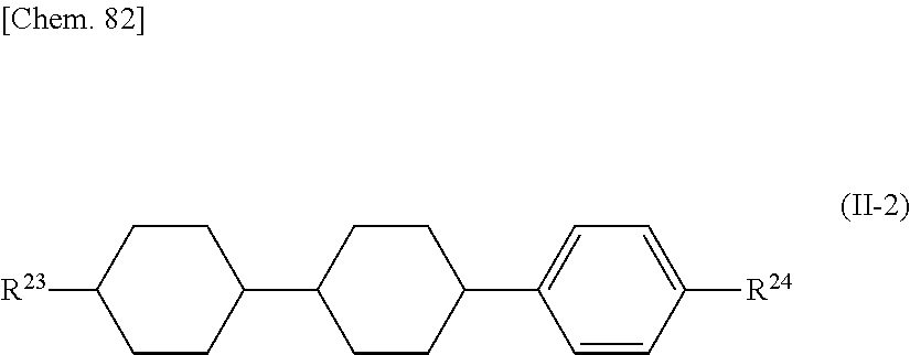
C1=CC([R24])=CC=C1C1CCC(C2CCC([R23])CC2)CC1
